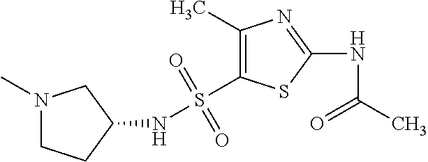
N1(C)CCC(NS(C2=C(C)N=C(NC(C)=O)S2)(=O)=O)C1
